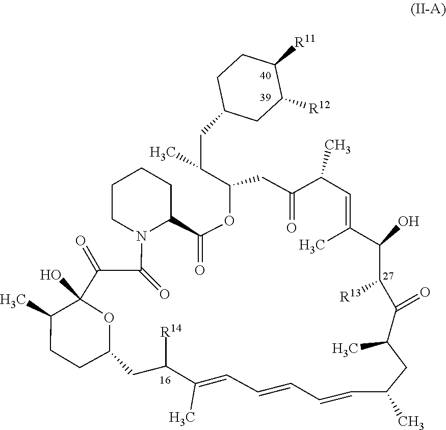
C1(=O)OC(C(C)CC2CC([R12])C([R11])CC2)CC(=O)C(C)C=C(C)C(O)C([R13])C(=O)C(C)CC(C)C=CC=CC=C(C)C([R14])CC2OC(O)(C(C)CC2)C(=O)C(=O)N2CCCCC12
